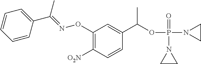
C1(ON=C(C2=CC=CC=C2)C)=C([O2N])C=CC(C(OP(N2CC2)(=O)N2CC2)C)=C1
